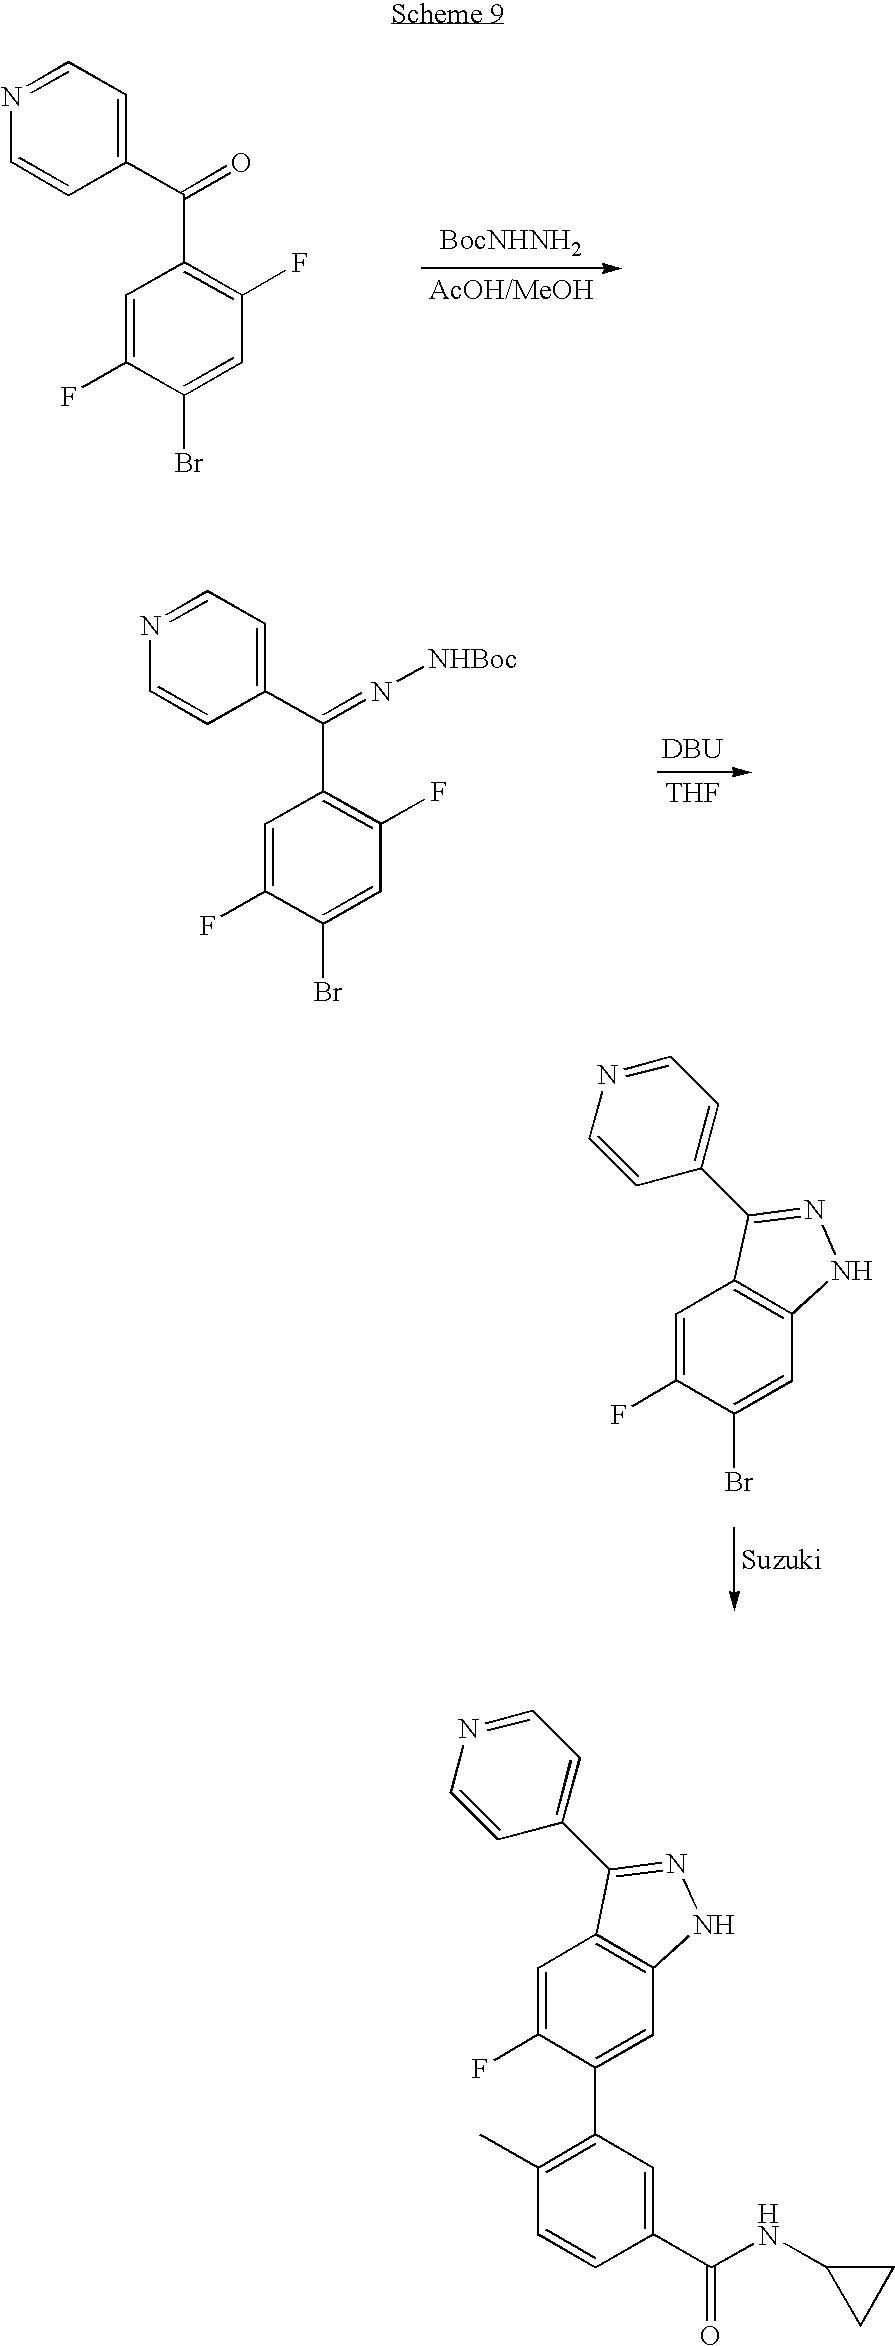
[BocNHNH2].C1(C(C2=C(F)C=C(Br)C(F)=C2)=O)=CC=NC=C1.[DBU].[THF].C1(C(C2=C(F)C=C(Br)C(F)=C2)=N[NHBoc])=CC=NC=C1.C1=C(F)C(Br)=CC2=C1C(C1=CC=NC=C1)=NN2.C1(C(NC2CC2)=O)=CC(C2=CC3=C(C=C2F)C(C2=CC=NC=C2)=NN3)=C(C)C=C1
